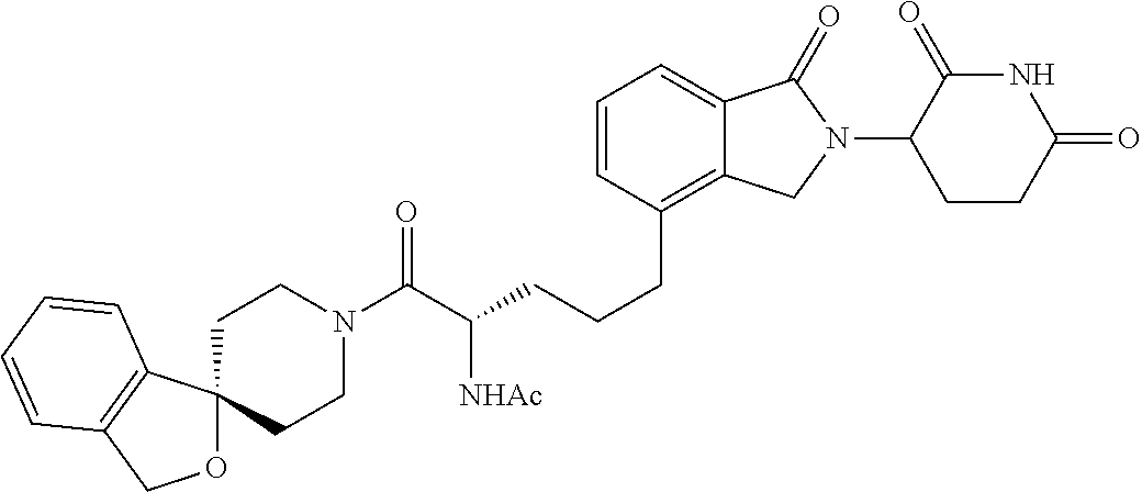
C(C(CCCC1=C2C(=CC=C1)C(=O)N(C1C(=O)NC(=O)CC1)C2)[NHAc])(N1CCC2(CC1)OCC1=C2C=CC=C1)=O
